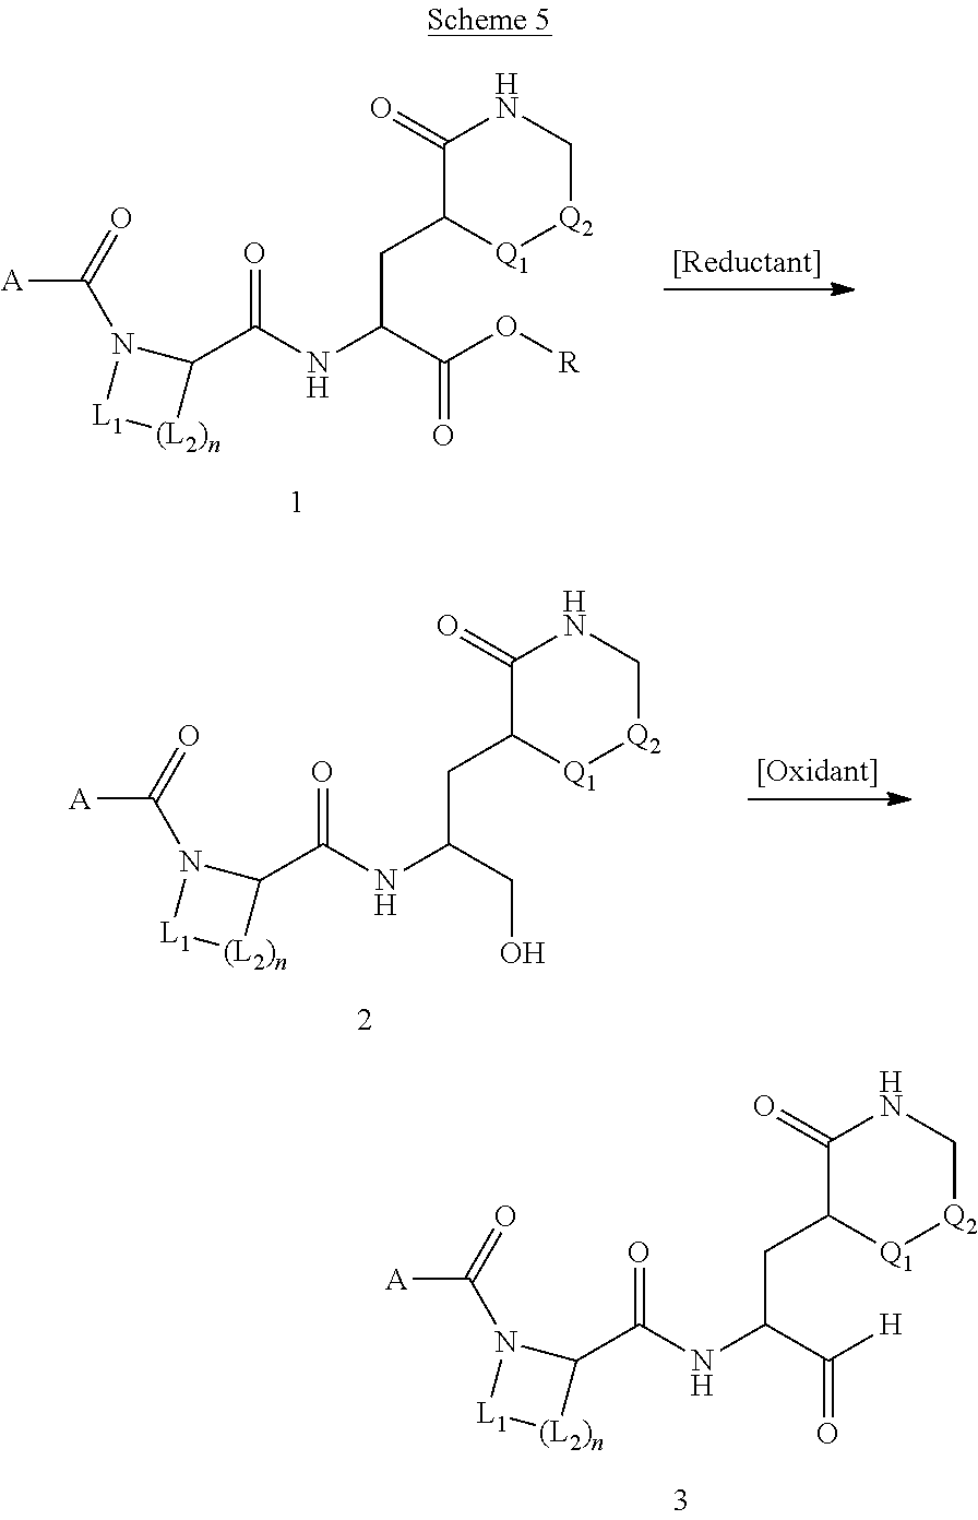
C1(C(NC(C(O[R])=O)CC2[Q1][Q2]CNC2=O)=O)N(C(=O)[A])[L1][(L2)n]1.C1(C(NC(CO)CC2[Q1][Q2]CNC2=O)=O)N(C(=O)[A])[L1][(L2)n]1.C1(C(NC(C([H])=O)CC2[Q1][Q2]CNC2=O)=O)N(C(=O)[A])[L1][(L2)n]1
